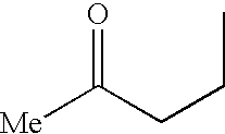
[Me]C(CCC)=O
